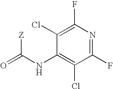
O=C(NC1=C(Cl)C(F)=NC(F)=C1Cl)[Z]
